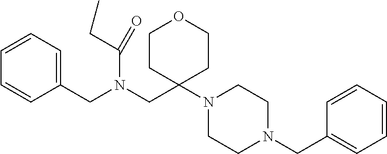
C(C1=CC=CC=C1)N(CC1(N2CCN(CC3=CC=CC=C3)CC2)CCOCC1)C(CC)=O
